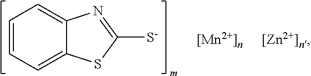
C1=CC=C2C(=C1)N=C([S-])S2
